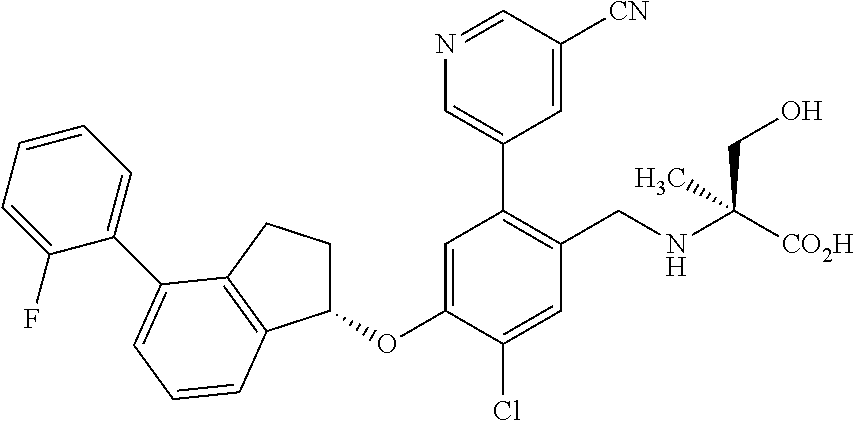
C1=C(OC2CCC3=C2C=CC=C3C2=CC=CC=C2F)C(Cl)=CC(CNC([CO2H])(CO)C)=C1C1=CN=CC([CN])=C1
